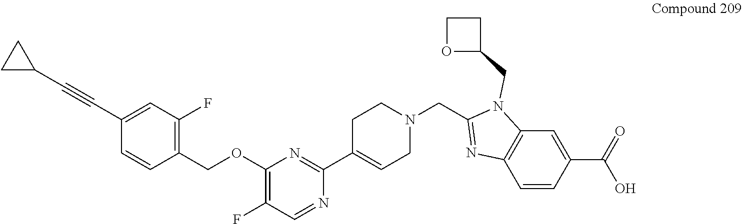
C1=C(C#CC2CC2)C=CC(COC2=C(F)C=NC(C3=CCN(CC4=NC5=C(C=C(C(=O)O)C=C5)N4CC4CCO4)CC3)=N2)=C1F
